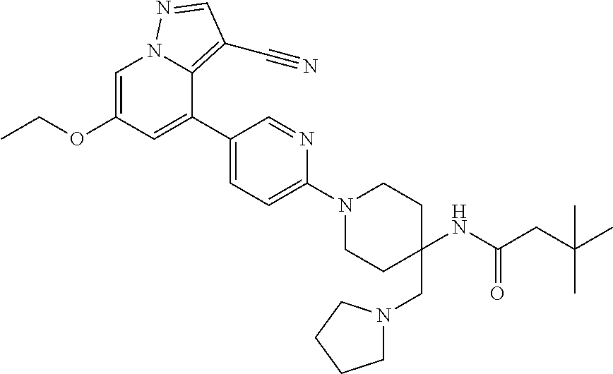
C1=C(OCC)C=C(C2=CC=C(N3CCC(CN4CCCC4)(NC(CC(C)(C)C)=O)CC3)N=C2)C2=C(C#N)C=NN12
